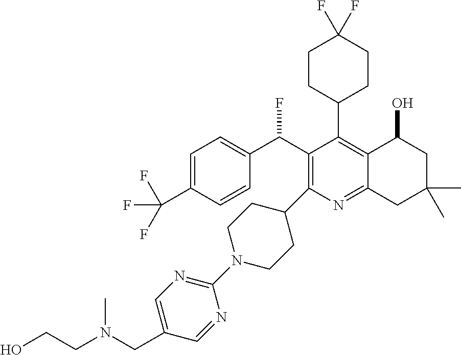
C1=C(C(F)(F)F)C=CC(C(C2=C(C3CCN(C4=NC=C(CN(CCO)C)C=N4)CC3)N=C3C(=C2C2CCC(F)(F)CC2)C(O)CC(C)(C)C3)F)=C1
